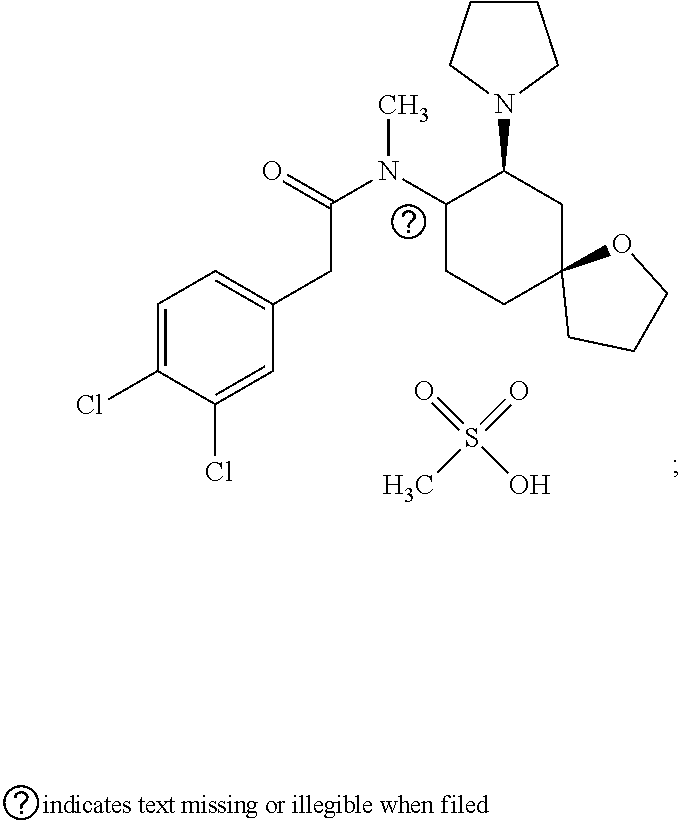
C1(N(C(=O)CC2=CC=C(Cl)C(Cl)=C2)C)CCC2(CC1N1CCCC1)CCCO2.S(C)(O)(=O)=O
